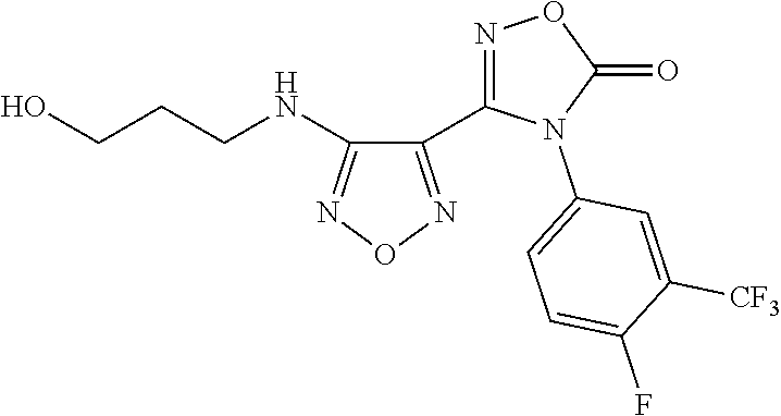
OCCCNC1=NON=C1C1=NOC(=O)N1C1=CC=C(F)C([CF3])=C1
